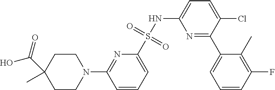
C1CN(C2=NC(S(NC3=CC=C(Cl)C(C4=CC=CC(F)=C4C)=N3)(=O)=O)=CC=C2)CCC1(C(=O)O)C
